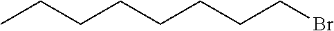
CCCCCCCCBr
